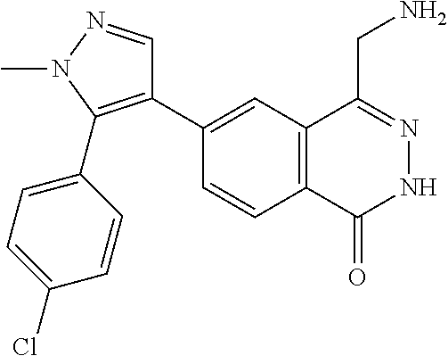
C1(C2=C(C3=CC=C(Cl)C=C3)N(C)N=C2)=CC2=C(C=C1)C(=O)NN=C2CN
